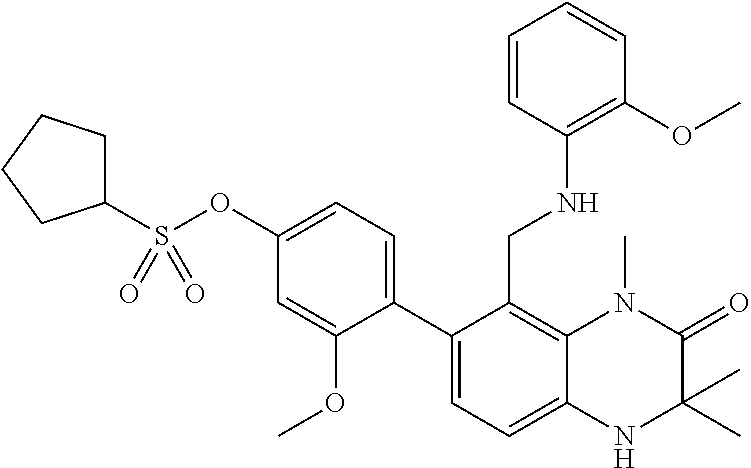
C12=C(CNC3=C(OC)C=CC=C3)C(C3=CC=C(OS(C4CCCC4)(=O)=O)C=C3OC)=CC=C1NC(C)(C)C(=O)N2C
